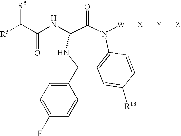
C1(C2=CC=C(F)C=C2)C2=C(N([W][X][Y][Z])C(=O)C(NC(C([R3])[R5])=O)N1)C=CC([R13])=C2
